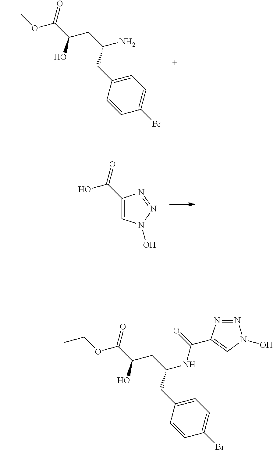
CCOC(C(CC(N)CC1=CC=C(Br)C=C1)O)=O.OC(=O)C1=CN(O)N=N1.CCOC(C(CC(NC(=O)C1=CN(O)N=N1)CC1=CC=C(Br)C=C1)O)=O
